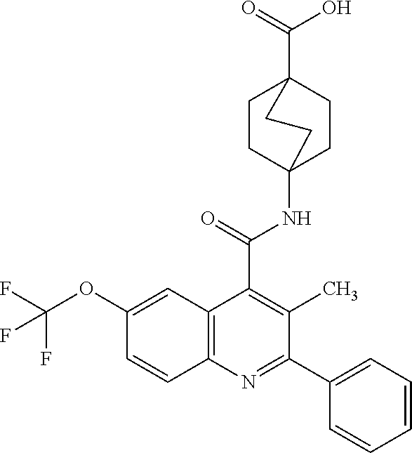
O(C(F)(F)F)C1=CC2=C(C=C1)N=C(C1=CC=CC=C1)C(C)=C2C(=O)NC12CCC(C(=O)O)(CC1)CC2
